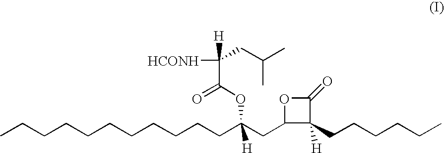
CCCCCCCCCCCC(CC1C(CCCCCC)([H])C(=O)O1)([H])OC(=O)C(CC(C)C)([HCONH])[H]
